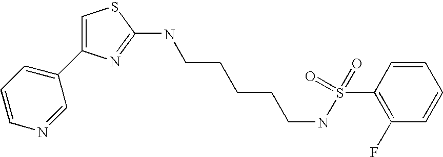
C1=C(C2=CC=CN=C2)N=C(NCCCCCNS(C2=C(F)C=CC=C2)(=O)=O)S1
